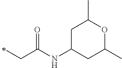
C(C)C(=O)NC1CC(C)OC(C)C1
